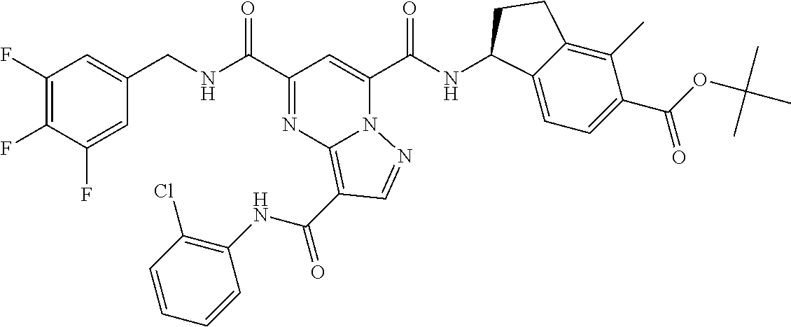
C1(F)=C(F)C(F)=CC(CNC(C2=NC3=C(C(NC4=C(Cl)C=CC=C4)=O)C=NN3C(C(NC3C4=CC=C(C(=O)OC(C)(C)C)C(C)=C4CC3)=O)=C2)=O)=C1
